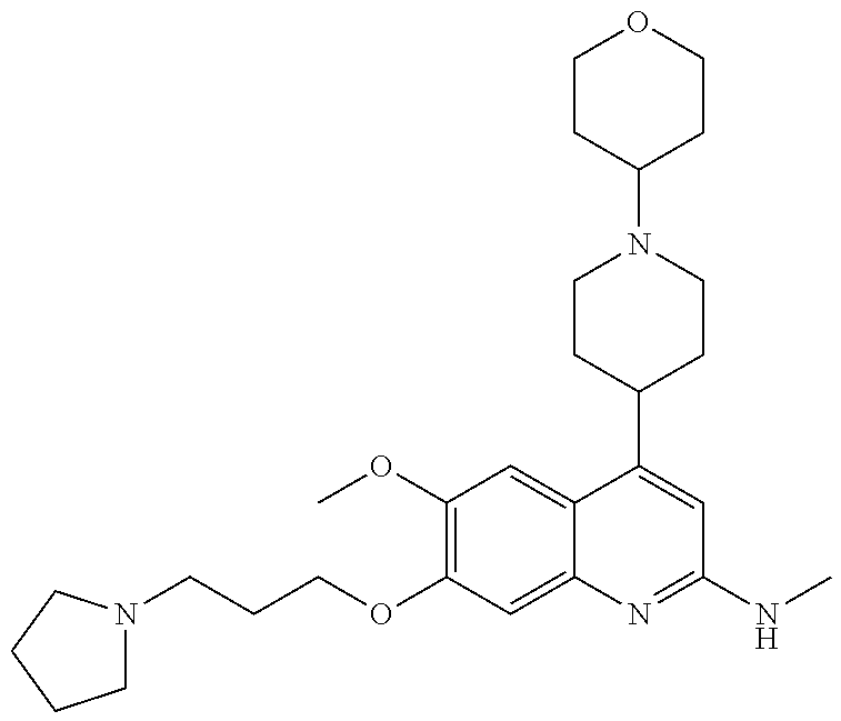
C1N(CCCOC2=C(OC)C=C3C(=C2)N=C(NC)C=C3C2CCN(C3CCOCC3)CC2)CCC1
